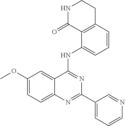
C1(OC)=CC=C2C(=C1)C(NC1=CC=CC3=C1C(=O)NCC3)=NC(C1=CC=CN=C1)=N2
